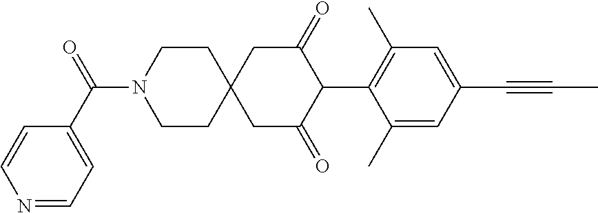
C1CN(C(=O)C2=CC=NC=C2)CCC12CC(=O)C(C1=C(C)C=C(C#CC)C=C1C)C(=O)C2
